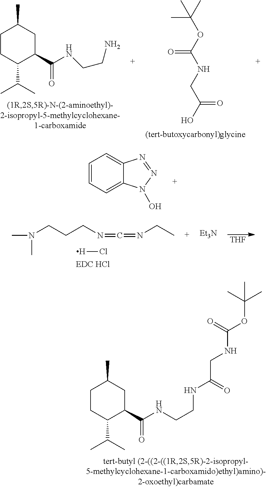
C1CC(C(C)C)C(C(NCCN)=O)CC1C.CC(OC(NCC(O)=O)=O)(C)C.C1=CC=C2C(=C1)N=NN2O.[THF].CN(CCCN=C=NCC)C.[EDC HCl].[H]Cl.[Et3N].C1CC(C(C)C)C(C(NCCNC(=O)CNC(=O)OC(C)(C)C)=O)CC1C
